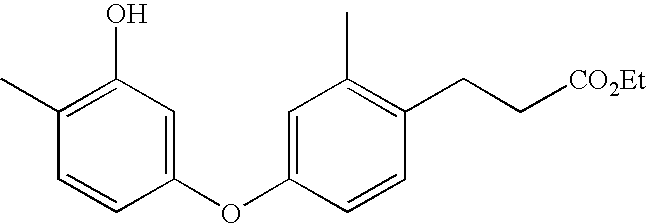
C1(C)=C(O)C=C(OC2=CC(C)=C(CC[CO2Et])C=C2)C=C1
